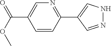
N1=CC(C2=NC=C(C(OC)=O)C=C2)=CN1
